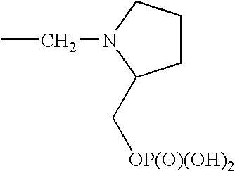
CCN1C(C[OP(O)(OH)2])CCC1
